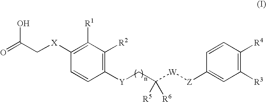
O=C(C[X]C1=C([R1])C([R2])=C([Y]CC([W][Z]C2=CC([R3])=C([R4])C=C2)([R5])[R6])C=C1)O
